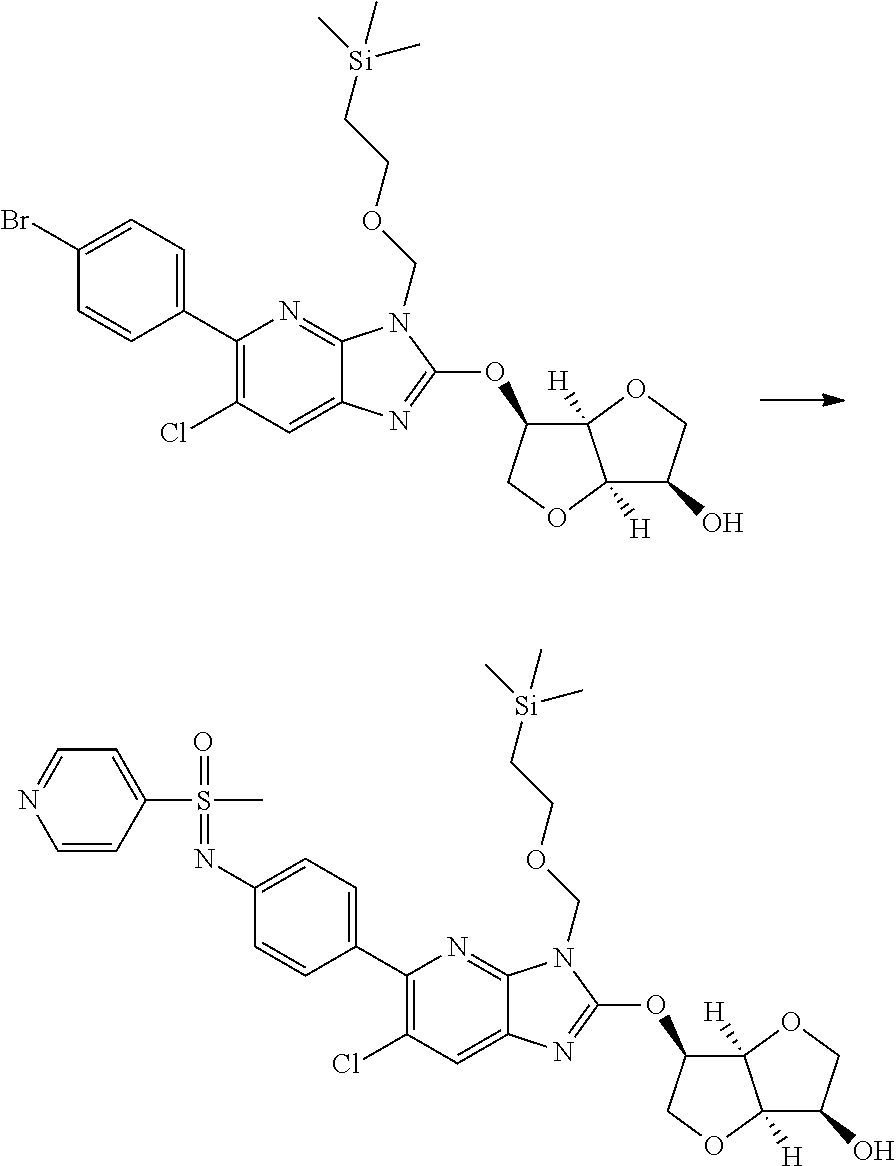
C1=C(C2=C(Cl)C=C3C(=N2)N(COCC[Si](C)(C)C)C(OC2C4([H])C([H])(OC2)C(O)CO4)=N3)C=CC(Br)=C1.N(C1=CC=C(C2=C(Cl)C=C3C(=N2)N(COCC[Si](C)(C)C)C(OC2C4([H])C([H])(OC2)C(O)CO4)=N3)C=C1)=S(=O)(C1=CC=NC=C1)C
